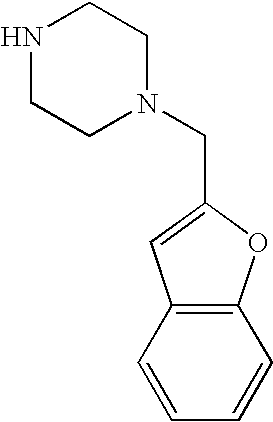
N1CCN(CC2=CC3=C(O2)C=CC=C3)CC1
